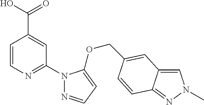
C1=CN=C(N2N=CC=C2OCC2=CC3=CN(C)N=C3C=C2)C=C1C(O)=O
